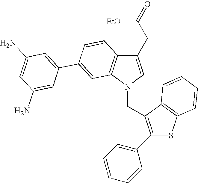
C(N1C=C(CC(=O)[EtO])C2=C1C=C(C1=CC(N)=CC(N)=C1)C=C2)C1=C(C2=CC=CC=C2)SC2=C1C=CC=C2
